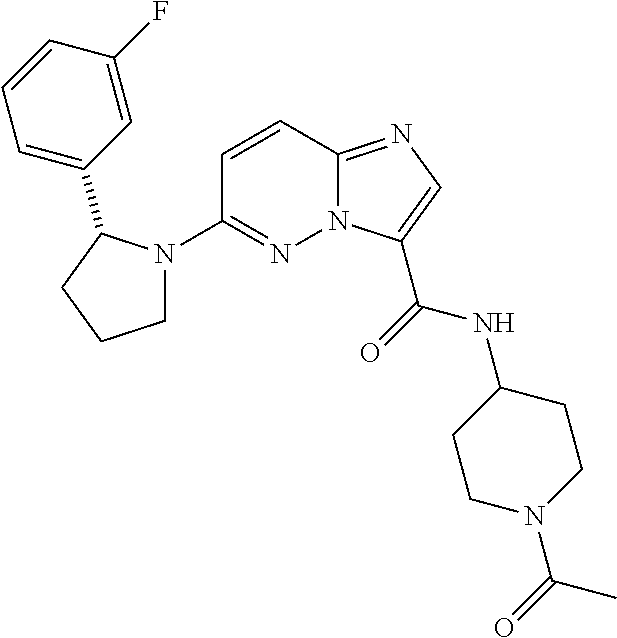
N12C(=NC=C1C(=O)NC1CCN(C(=O)C)CC1)C=CC(N1CCCC1C1=CC=CC(F)=C1)=N2
